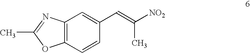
C12=C(N=C(C)O1)C=C(C=C([NO2])C)C=C2
